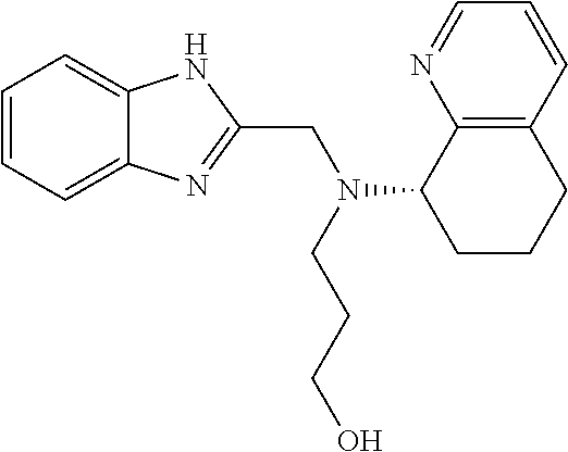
C1=CC=C2C(=C1)NC(CN(CCCO)C1CCCC3=C1N=CC=C3)=N2
